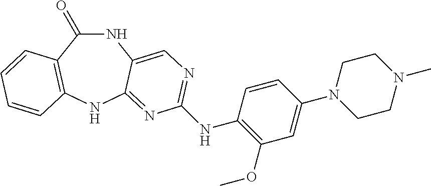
N1C(=O)C2=C(NC3=NC(NC4=C(OC)C=C(N5CCN(C)CC5)C=C4)=NC=C13)C=CC=C2
